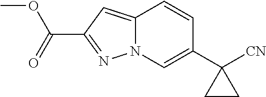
N1=C(C(OC)=O)C=C2N1C=C(C1([CN])CC1)C=C2
